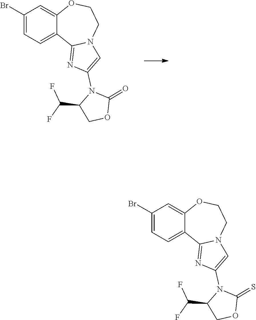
C(C1COC(=O)N1C1=CN2C(=N1)C1=CC=C(Br)C=C1OCC2)(F)F.C(C1COC(=S)N1C1=CN2C(=N1)C1=CC=C(Br)C=C1OCC2)(F)F
